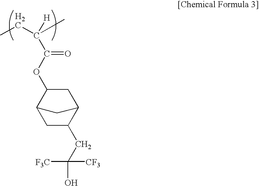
C1C(CC(O)([CF3])[F3C])C2CC(OC(C([H])(CC)C)=O)C1C2
